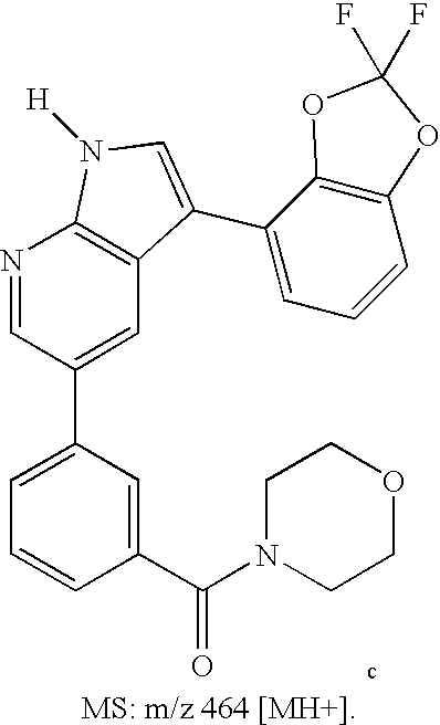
C1=C(C2=CC3=C(N=C2)N([H])C=C3C2=CC=CC3=C2OC(F)(F)O3)C=C(C(N2CCOCC2)=O)C=C1
